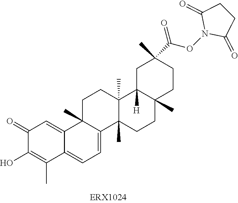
C1(=O)C(O)=C(C)C2=CC=C3C(C)(C2=C1)CCC1(C)C3(C)CCC2(C)C1([H])CC(C)(C(ON1C(=O)CCC1=O)=O)CC2
